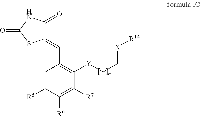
C1(=CC2=C([Y]CC[X][R14])C([R7])=C([R6])C([R5])=C2)C(=O)NC(=O)S1
